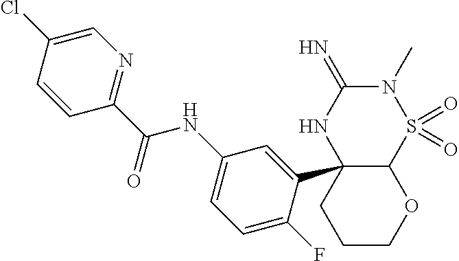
C12C(C3=CC(NC(C4=NC=C(Cl)C=C4)=O)=CC=C3F)(NC(=N)N(C)S1(=O)=O)CCCO2
